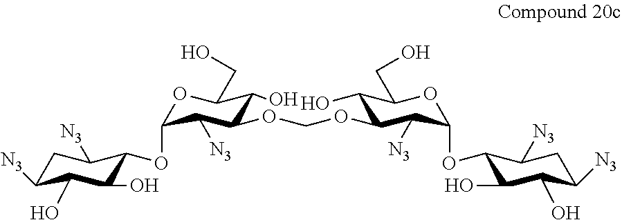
C1(OC2C([N3])C(OCOC3C(O)C(CO)OC(OC4C(O)C(O)C([N3])CC4[N3])C3[N3])C(O)C(CO)O2)C(O)C(O)C([N3])CC1[N3]
